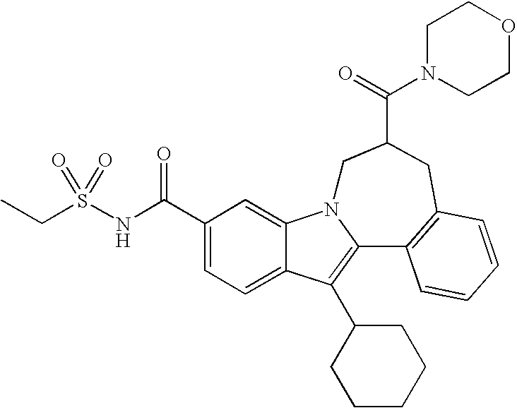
C1(C(NS(=O)(=O)CC)=O)=CC=C2C(=C1)N1C(=C2C2CCCCC2)C2=C(CC(C(=O)N3CCOCC3)C1)C=CC=C2
